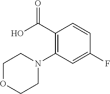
C(C1=C(N2CCOCC2)C=C(F)C=C1)(O)=O
